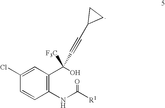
C1(Cl)=CC(C(O)([F3C])C#CC2CC2)=C(NC([R1])=O)C=C1
